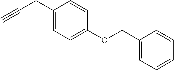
C#CCC1=CC=C(OCC2=CC=CC=C2)C=C1
